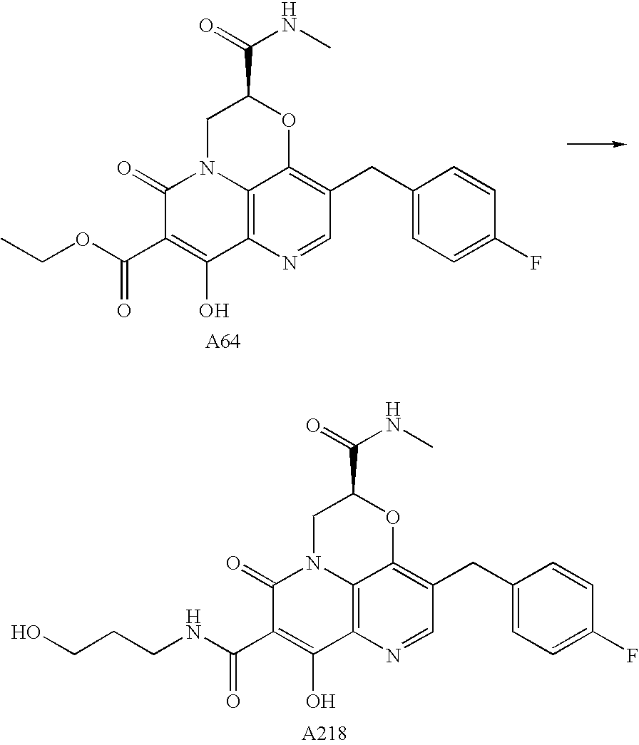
C1=NC2=C3C(=C1CC1=CC=C(F)C=C1)OC(C(=O)NC)CN3C(=O)C(C(OCC)=O)=C2O.[A64].C1=NC2=C3C(=C1CC1=CC=C(F)C=C1)OC(C(=O)NC)CN3C(=O)C(C(NCCCO)=O)=C2O.[A218]
